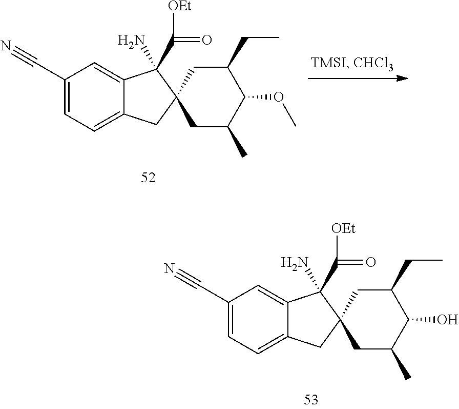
C1(C#N)=CC=C2C(=C1)C(C([OEt])=O)(N)C1(C2)CC(C)C(OC)C(CC)C1.C1(C#N)=CC=C2C(=C1)C(C([OEt])=O)(N)C1(C2)CC(C)C(O)C(CC)C1
